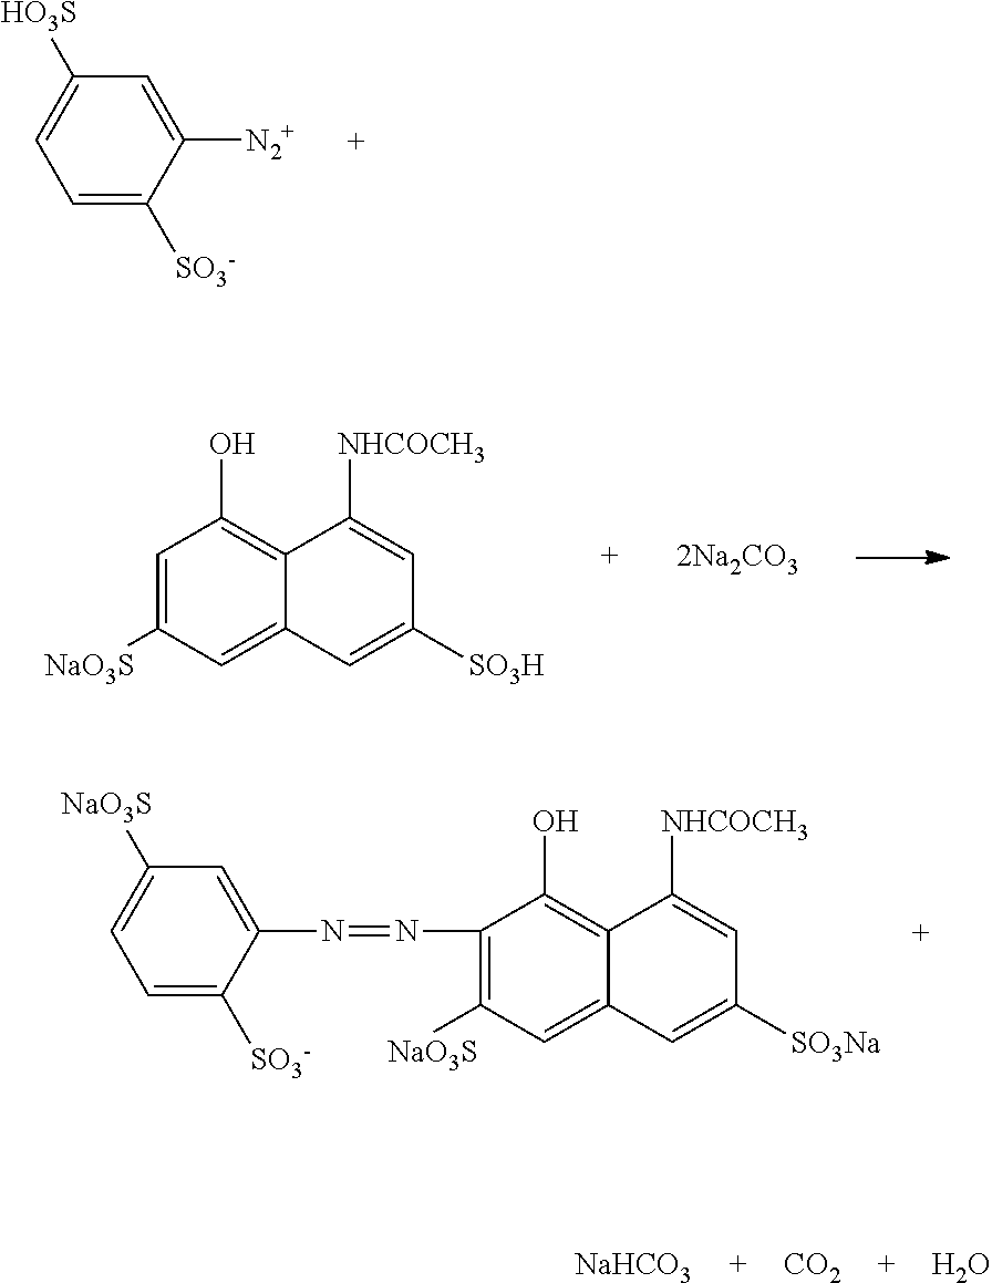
C1=C([NaO3S])C=C2C(=C1O)C([NHCOCH3])=CC([SO3H])=C2.C1=C(N=NC2=C([NaO3S])C=C3C(=C2O)C([NHCOCH3])=CC([SO3Na])=C3)C([SO3-])=CC=C1[NaO3S].[CO2].O.[NaHCO3].C1=C([N2+])C([SO3-])=CC=C1[HO3S]
